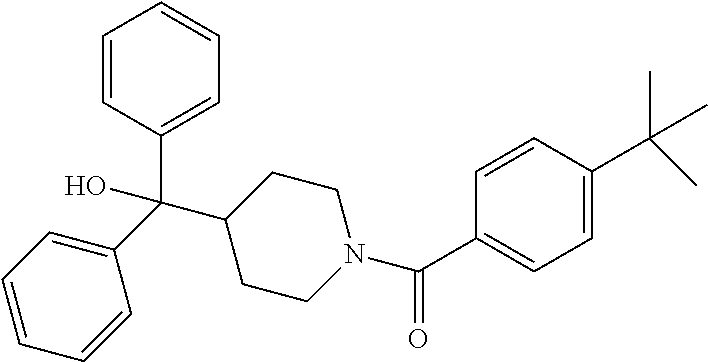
C1(C(C2=CC=CC=C2)(O)C2CCN(C(C3=CC=C(C(C)(C)C)C=C3)=O)CC2)=CC=CC=C1
